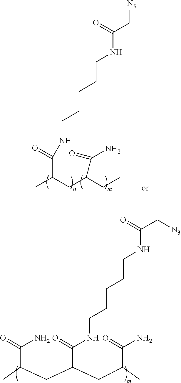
CC(CC(CC)C(=O)N)C(NCCCCCNC(C[N3])=O)=O.N(CCCCCNC(C[N3])=O)C(C(CC(C)C(=O)N)CC(C)C(N)=O)=O
